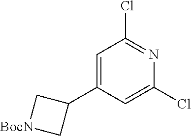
C1=C(C2C[BocN]C2)C=C(Cl)N=C1Cl
